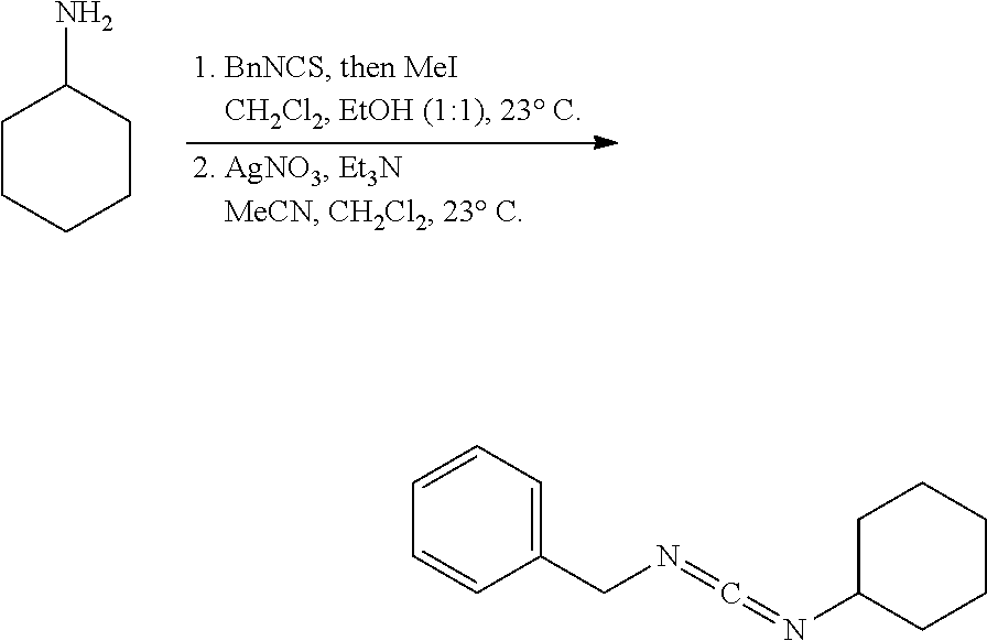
C1CCCCC1N.C1=CC=C(CN=C=NC2CCCCC2)C=C1
